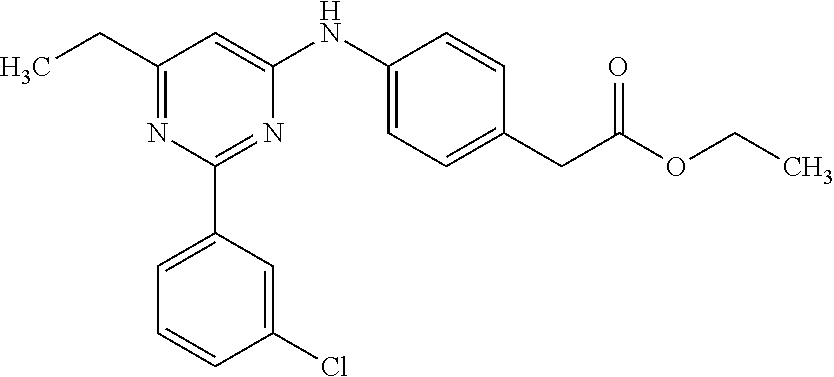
C1(C2=CC=CC(Cl)=C2)=NC(NC2=CC=C(CC(OCC)=O)C=C2)=CC(CC)=N1
